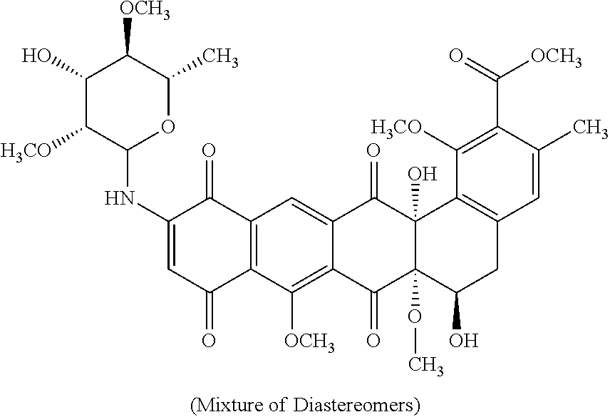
C1(O)C([H3CO])C(NC2=CC(=O)C3=C(C2=O)C=C2C(=C3[OCH3])C(=O)C3(OC)C(O)(C2=O)C2=C(CC3O)C=C(C)C(C(=O)[OCH3])=C2[H3CO])OC(C)C1[OCH3]
